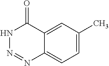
C12=CC(C)=CC=C1N=NNC2=O
